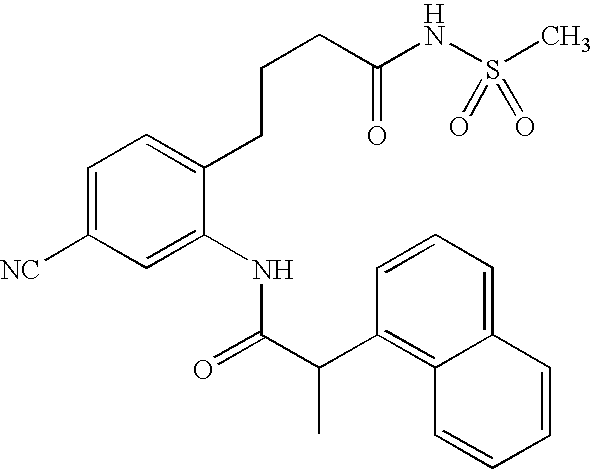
C1=CC=C2C(=C1C(C(=O)NC1=CC([NC])=CC=C1CCCC(NS(C)(=O)=O)=O)C)C=CC=C2
